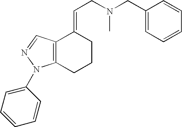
C12=C(N(C3=CC=CC=C3)N=C1)CCCC2=CCN(C)CC1=CC=CC=C1
